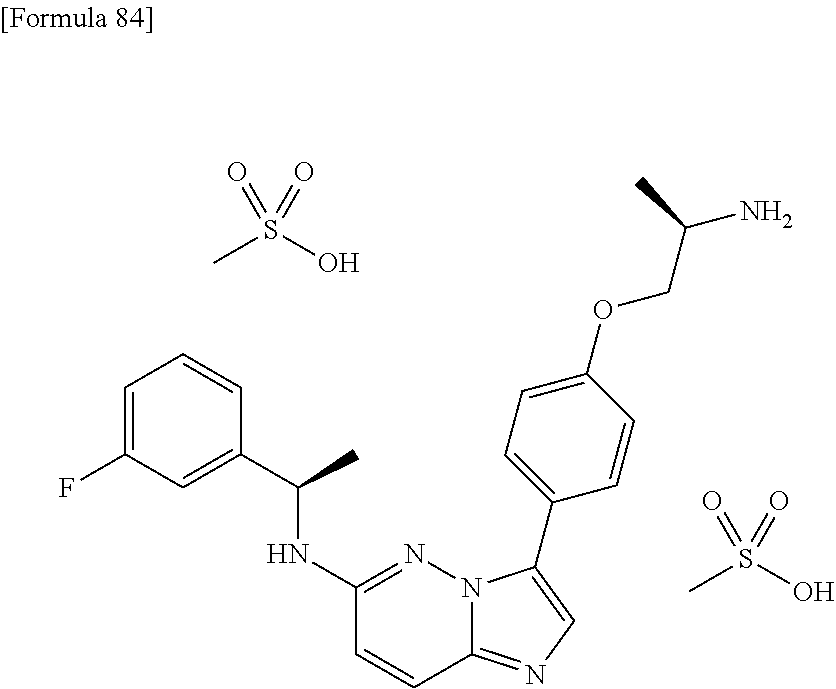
C1=C(F)C=C(C(NC2=NN3C(=NC=C3C3=CC=C(OCC(N)C)C=C3)C=C2)C)C=C1.CS(O)(=O)=O.CS(O)(=O)=O
